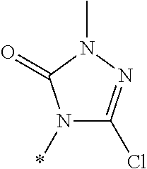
N1(*)C(Cl)=NN(C)C1=O
